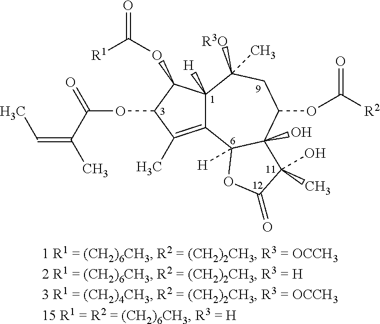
C12([H])C(=C(C)C(OC(=O)C(C)=CC)C1OC(=O)[R1])C1([H])C(O)(C(OC([R2])=O)CC2([R3O])C)C(C)(O)C(=O)O1
